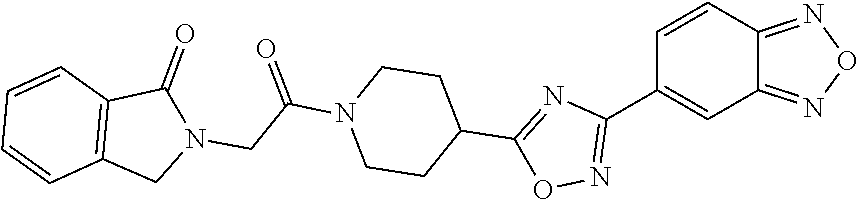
C12=NON=C1C=CC(C1=NOC(C3CCN(C(=O)CN4C(=O)C5=C(C4)C=CC=C5)CC3)=N1)=C2
